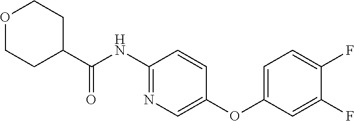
C1(NC(C2CCOCC2)=O)=NC=C(OC2=CC=C(F)C(F)=C2)C=C1
